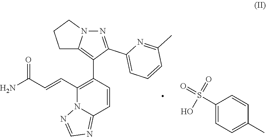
C1(C=CC(N)=O)=C(C2=C3N(N=C2C2=CC=CC(C)=N2)CCC3)C=CC2=NC=NN12.C1(S(O)(=O)=O)=CC=C(C)C=C1
